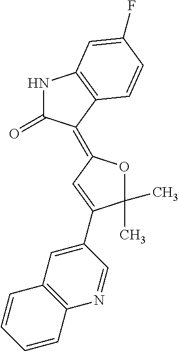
C1(C2=CC(=C3C(=O)NC4=C3C=CC(F)=C4)OC2(C)C)=CC2=C(N=C1)C=CC=C2
